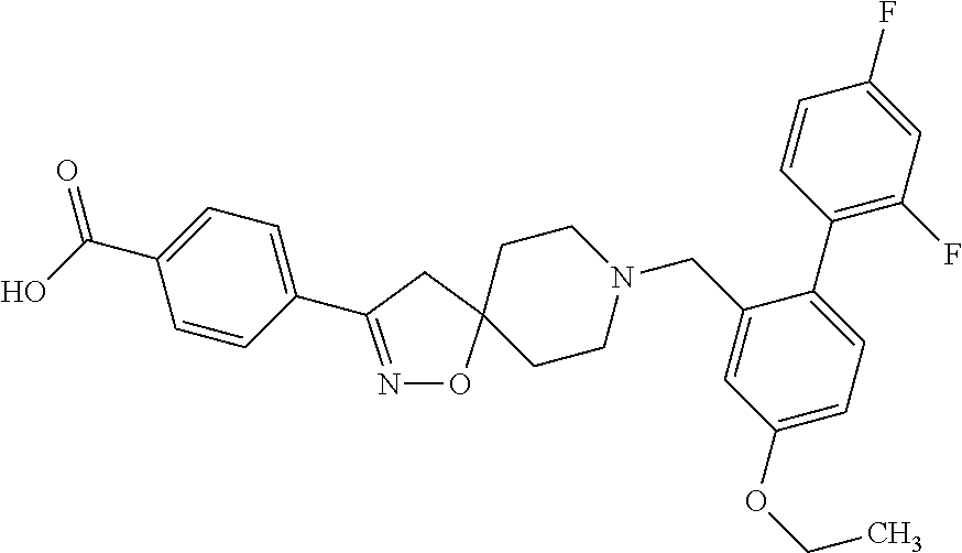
N1=C(C2=CC=C(C(O)=O)C=C2)CC2(O1)CCN(CC1=CC(OCC)=CC=C1C1=C(F)C=C(F)C=C1)CC2
